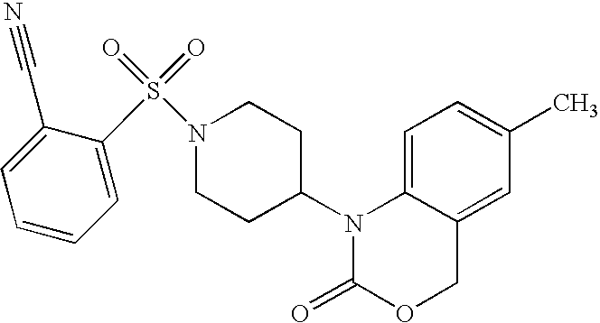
C1=C2C(=CC(C)=C1)COC(=O)N2C1CCN(S(=O)(=O)C2=CC=CC=C2C#N)CC1
